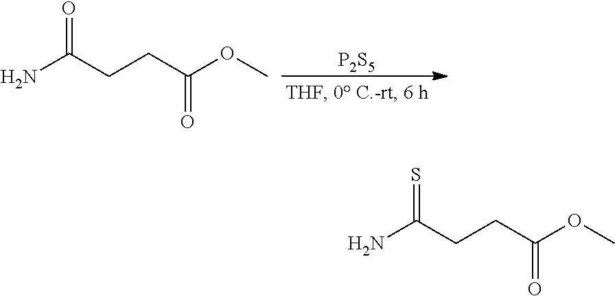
O=C(CCC(OC)=O)N.[P2S5].S=C(CCC(OC)=O)N
